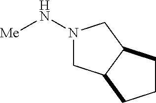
N1(N[Me])CC2C(C1)CCC2
